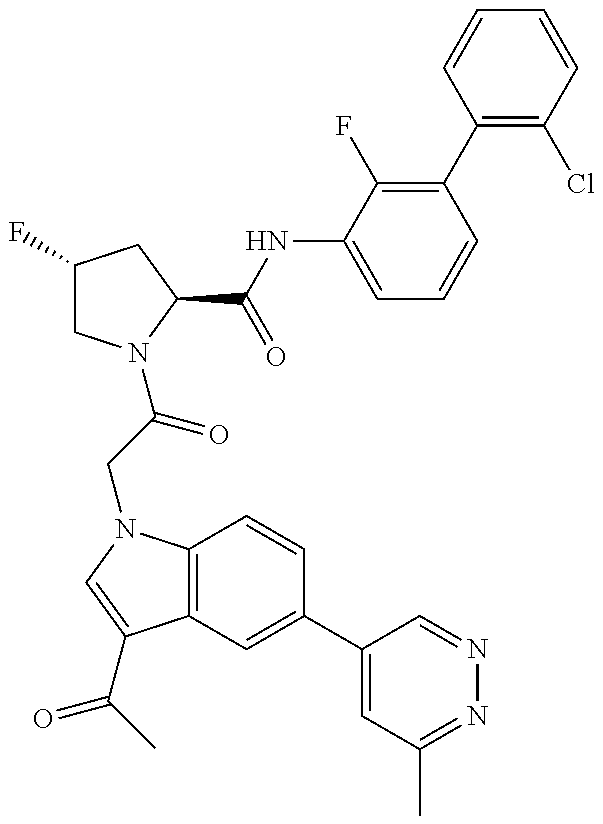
C12=C(N(CC(=O)N3CC(F)CC3C(=O)NC3=CC=CC(C4=C(Cl)C=CC=C4)=C3F)C=C1C(=O)C)C=CC(C1=CC(C)=NN=C1)=C2
